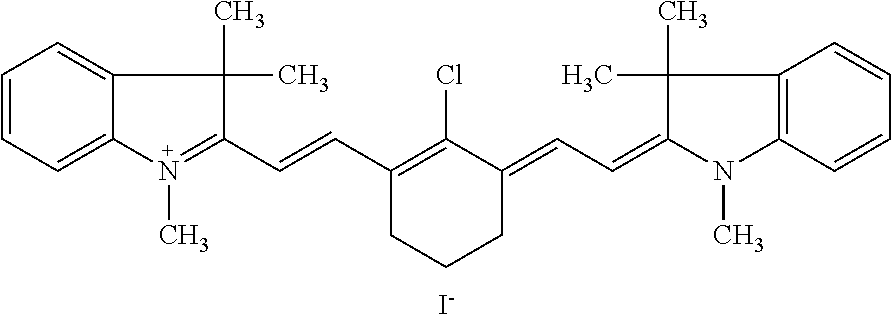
C1=CC=C2C(=C1)C(C)(C)C(C=CC1=C(Cl)C(=CC=C3N(C)C4=C(C3(C)C)C=CC=C4)CCC1)=N2C.[I-]
